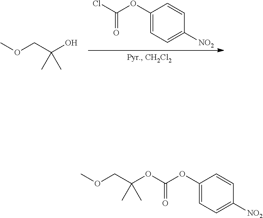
COCC(O)(C)C.C1(OC(Cl)=O)=CC=C([NO2])C=C1.COCC(OC(OC1=CC=C([NO2])C=C1)=O)(C)C
